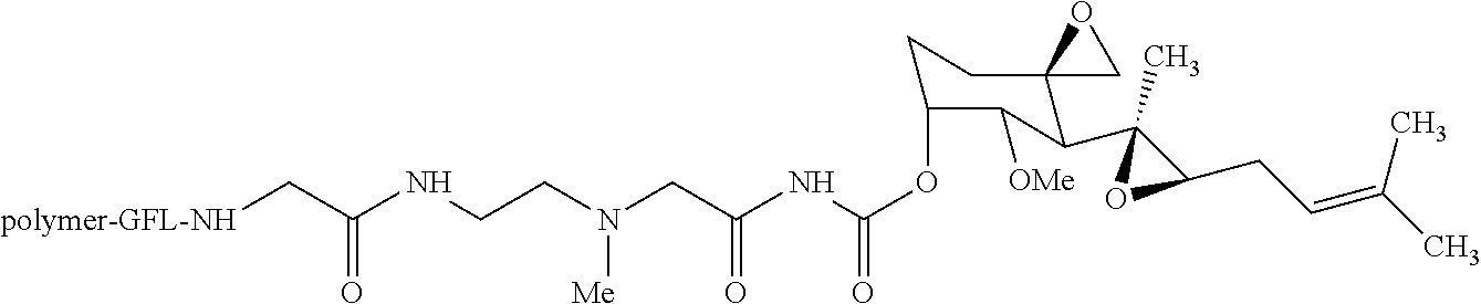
C(C(NCCN([Me])CC(NC(OC1CCC2(C(C3(C)C(CC=C(C)C)O3)C1[OMe])CO2)=O)=O)=O)[polymer-GFL-NH]
